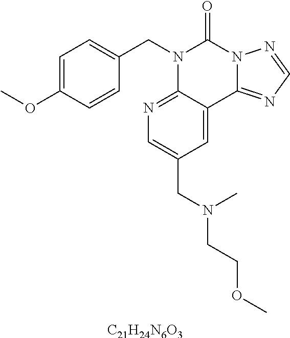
[C21H24N6O3].C1=C(OC)C=CC(CN2C3=NC=C(CN(CCOC)C)C=C3C3=NC=NN3C2=O)=C1
